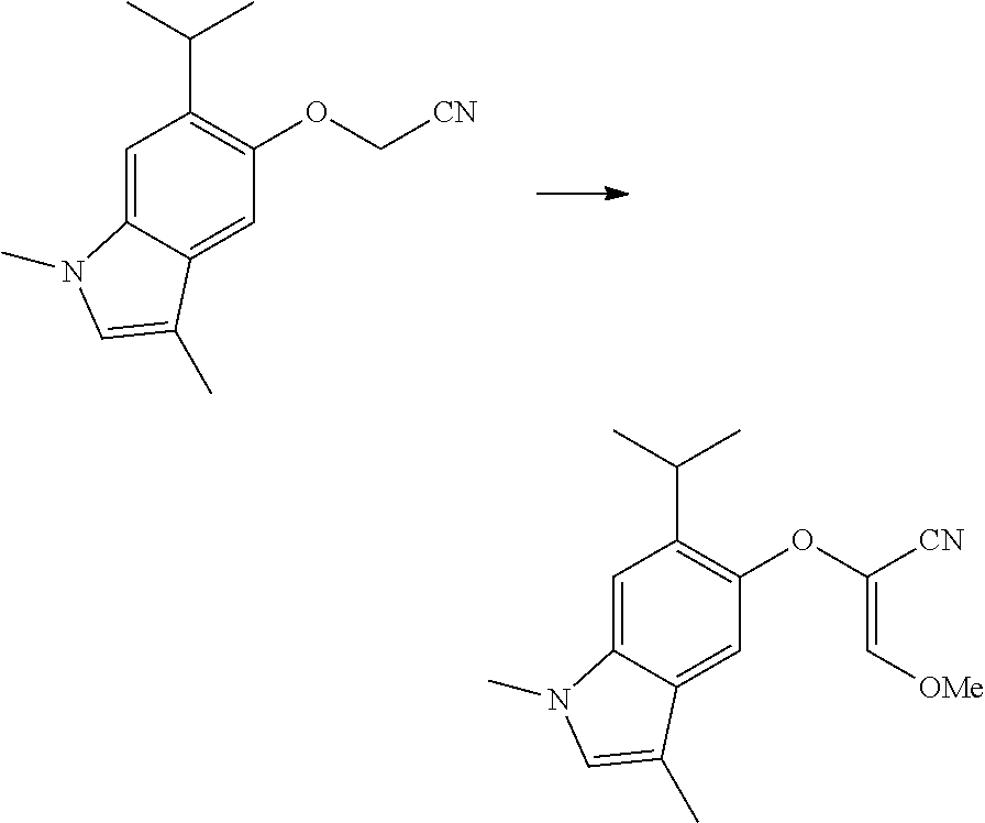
C1=C2C(=CC(OC[CN])=C1C(C)C)C(C)=CN2C.C1=C2C(=CC(OC([CN])=C[OMe])=C1C(C)C)C(C)=CN2C
